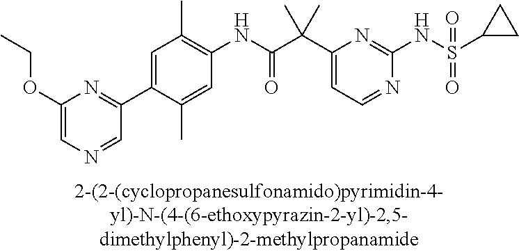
C1(NC(=O)C(C2=CC=NC(NS(=O)(=O)C3CC3)=N2)(C)C)=C(C)C=C(C2=NC(OCC)=CN=C2)C(C)=C1
